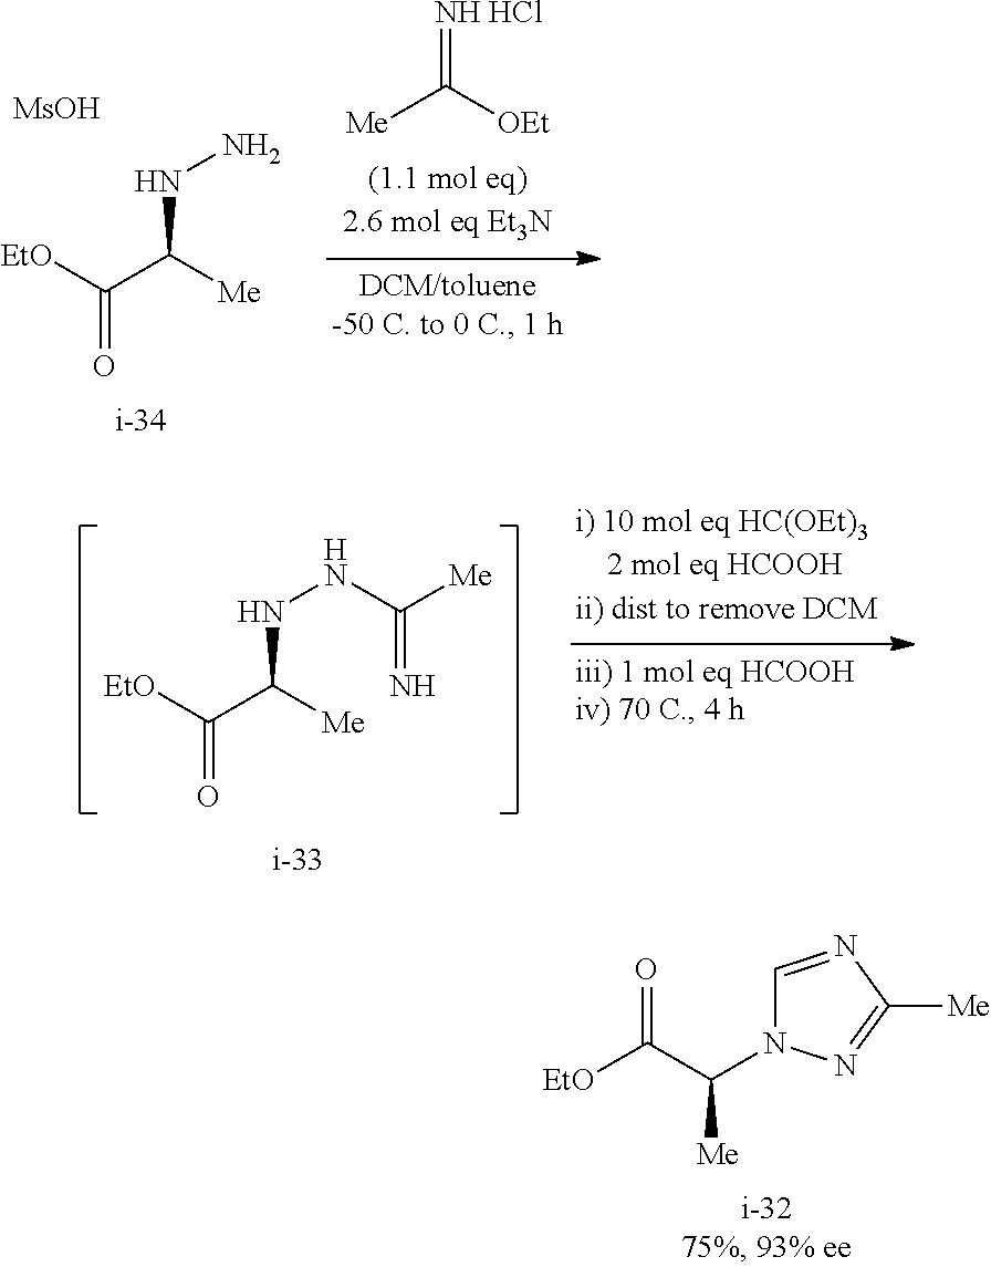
[EtO]C(C([Me])NNC([Me])=N)=O.[EtO]C(C([Me])NN)=O.[MsOH].[Me]C([OEt])=[NH HCl].[EtO]C(C(N1C=NC([Me])=N1)[Me])=O
